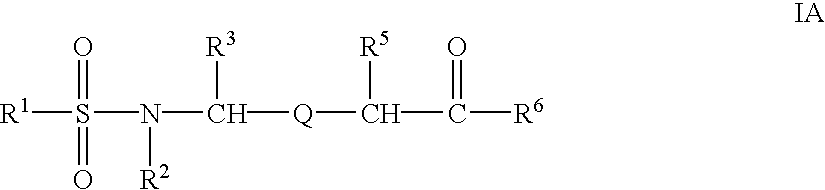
[R1]S(N(C([Q]C(C([R6])=O)[R5])[R3])[R2])(=O)=O
